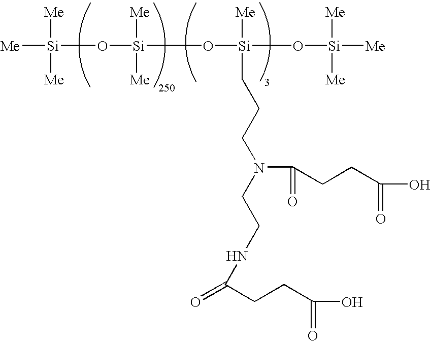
[Me][Si]([Me])([Me])O[Si](O[Si](O[Si]([Me])([Me])[Me])([Me])CCCN(CCNC(=O)CCC(O)=O)C(=O)CCC(O)=O)([Me])[Me]
